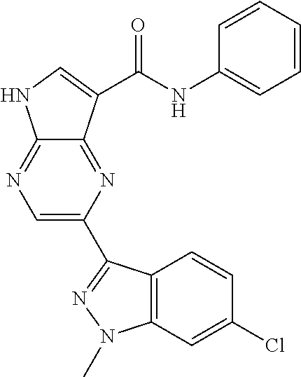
C12=NC=C(C3=NN(C)C4=C3C=CC(Cl)=C4)N=C1C(C(NC1=CC=CC=C1)=O)=CN2
